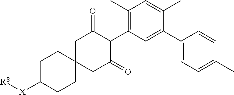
C1(C)=C(C2C(=O)CC3(CC2=O)CCC([X][R8])CC3)C=C(C2=CC=C(C)C=C2)C(C)=C1
